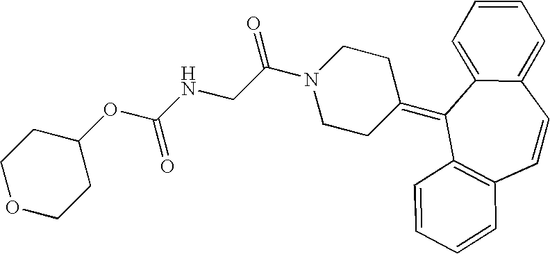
O(C(NCC(N1CCC(=C2C3=C(C=CC4=CC=CC=C42)C=CC=C3)CC1)=O)=O)C1CCOCC1
